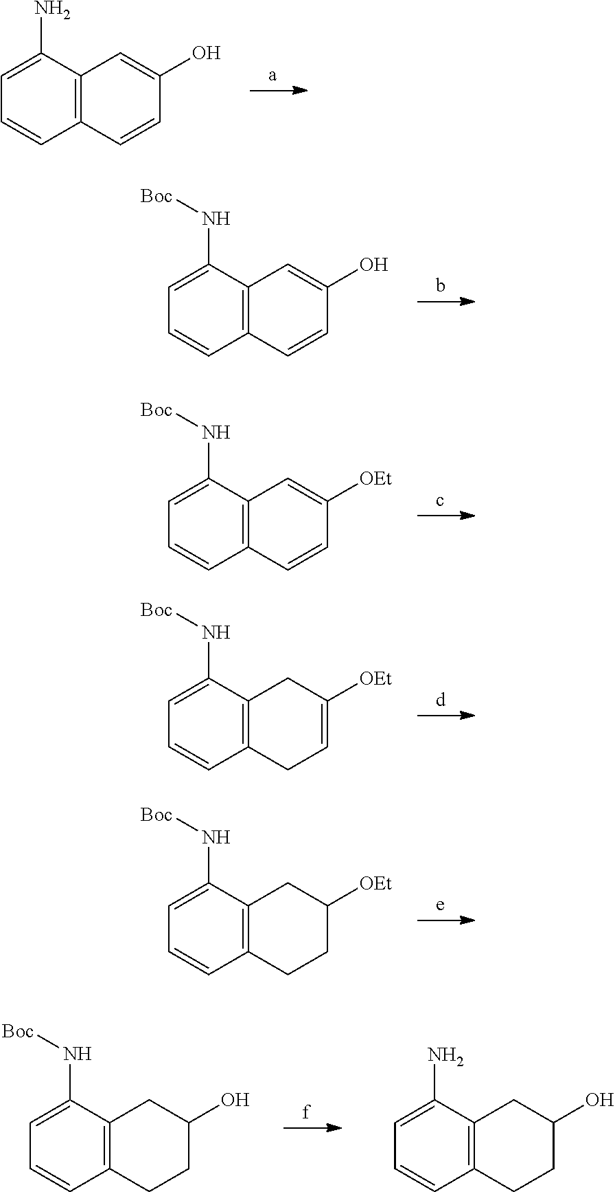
C1=CC2=C(C(N)=C1)C=C(O)C=C2.C1=CC2=C(C(N[Boc])=C1)C=C(O)C=C2.C1=CC2=C(C(N[Boc])=C1)C=C([OEt])C=C2.C1=CC2=C(C(N[Boc])=C1)CC([OEt])=CC2.C1=CC2=C(C(N[Boc])=C1)CC([OEt])CC2.C1=CC2=C(C(N[Boc])=C1)CC(O)CC2.C1=CC2=C(C(N)=C1)CC(O)CC2
